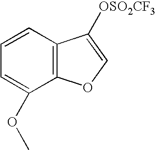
C1=C(OC)C2=C(C=C1)C([OSO2CF3])=CO2
